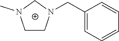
C1N(C)CCN1CC1=CC=CC=C1
